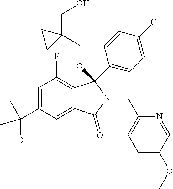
C1=C(C(C)(O)C)C=C2C(=C1F)C(C1=CC=C(Cl)C=C1)(OCC1(CO)CC1)N(CC1=CC=C(OC)C=N1)C2=O
